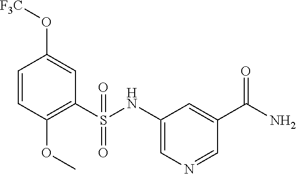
C1=CC(OC)=C(S(NC2=CN=CC(C(N)=O)=C2)(=O)=O)C=C1O[F3C]
